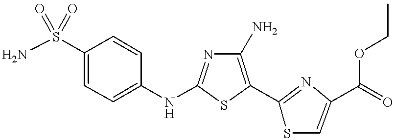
NS(C1=CC=C(NC2=NC(N)=C(C3=NC(C(=O)OCC)=CS3)S2)C=C1)(=O)=O
